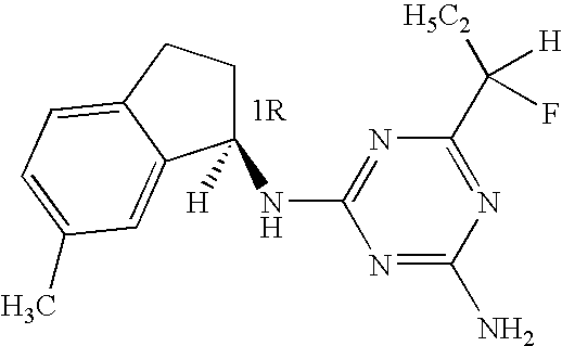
C1([H])(NC2=NC(C([H5C2])([H])F)=NC(N)=N2)CCC2=CC=C(C)C=C12
